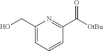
C1(CO)=CC=CC(C([OtBu])=O)=N1
